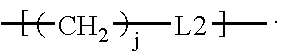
CC[L2]C
